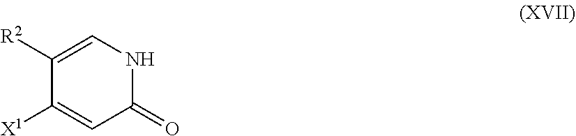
C1([R2])=CNC(=O)C=C1[X1]
